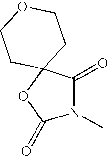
N1(C)C(=O)C2(OC1=O)CCOCC2
